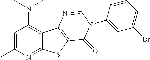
C1=C(C)N=C2C(=C1N(C)C)C1=C(S2)C(=O)N(C2=CC(Br)=CC=C2)C=N1
